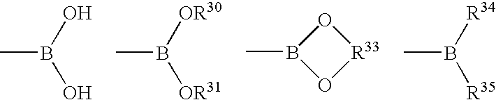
CB(O)O.CB([OR30])[OR31].O1B(C)O[R33]1.CB([R34])[R35]
